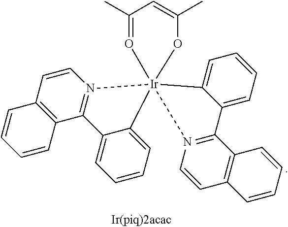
C1=CC=C2C(=C1)[Ir]13(N4=C2C2=C(C=C4)C=CC=C2)(N2=C(C4=C(C=C2)C=CC=C4)C2=CC=CC=C12)O=C(C)C=C(C)O3
